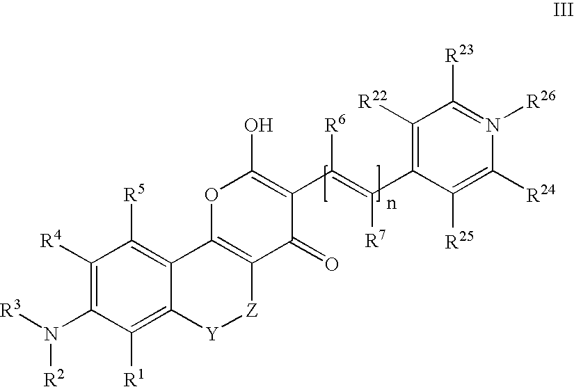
C1([R4])=C(N([R3])[R2])C([R1])=C2C(=C1[R5])C1=C([Z][Y]2)C(=O)C(C(=C([R7])C2=C([R22])C([R23])=N([R26])C([R24])=C2[R25])[R6])=C(O)O1
